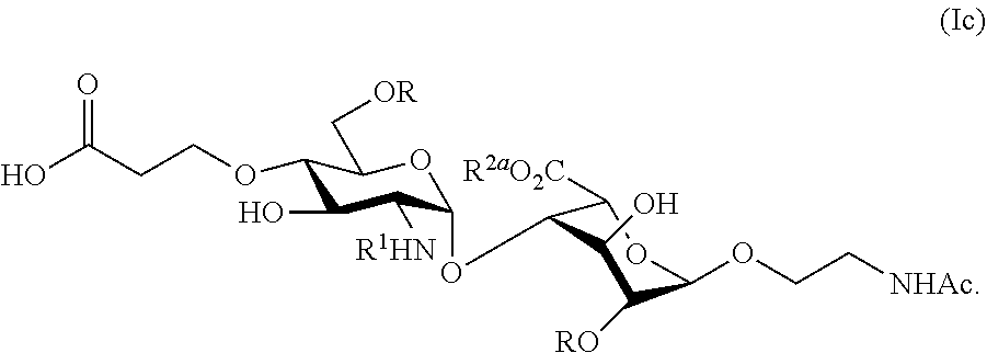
C1(OCCC(O)=O)C(O)C([R1HN])C(OC2C([R2aO2C])OC(OCC[NHAc])C([RO])C2O)OC1C[OR]
